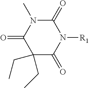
C1(=O)N(C)C(=O)C(CC)(CC)C(=O)N1[R1]
